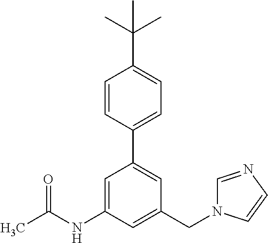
C1=CC(C2=CC(CN3C=NC=C3)=CC(NC(C)=O)=C2)=CC=C1C(C)(C)C
